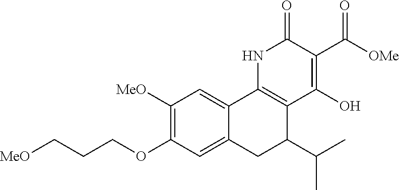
[MeO]C1=C(OCCC[MeO])C=C2C(=C1)C1=C(C(O)=C(C(=O)[OMe])C(=O)N1)C(C(C)C)C2
